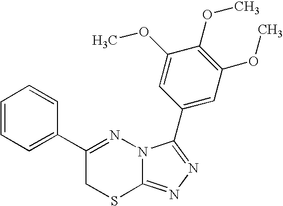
C1=CC=C(C2=NN3C(=NN=C3C3=CC(OC)=C(OC)C(OC)=C3)SC2)C=C1
